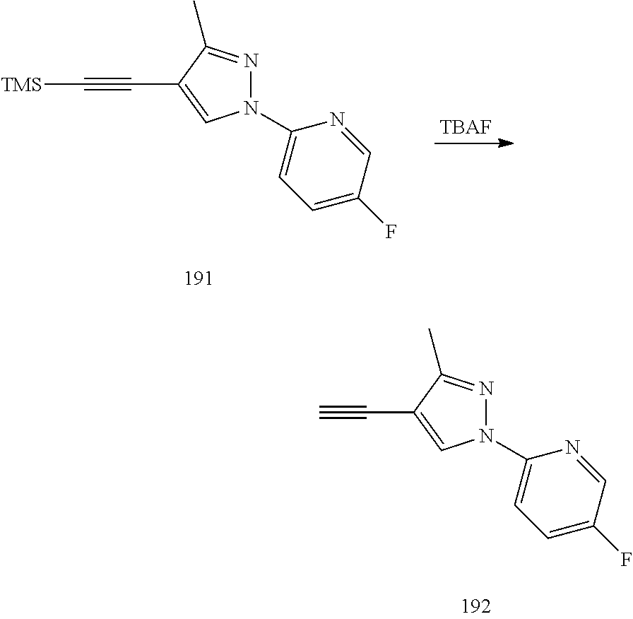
N1=C(C)C(C#C[TMS])=CN1C1=CC=C(F)C=N1.[TBAF].N1=C(C)C(C#C)=CN1C1=CC=C(F)C=N1
